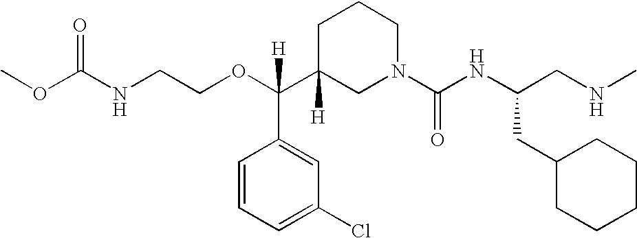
O=C(NCCOC(C1([H])CN(C(NC(CNC)CC2CCCCC2)=O)CCC1)(C1=CC(Cl)=CC=C1)[H])OC
